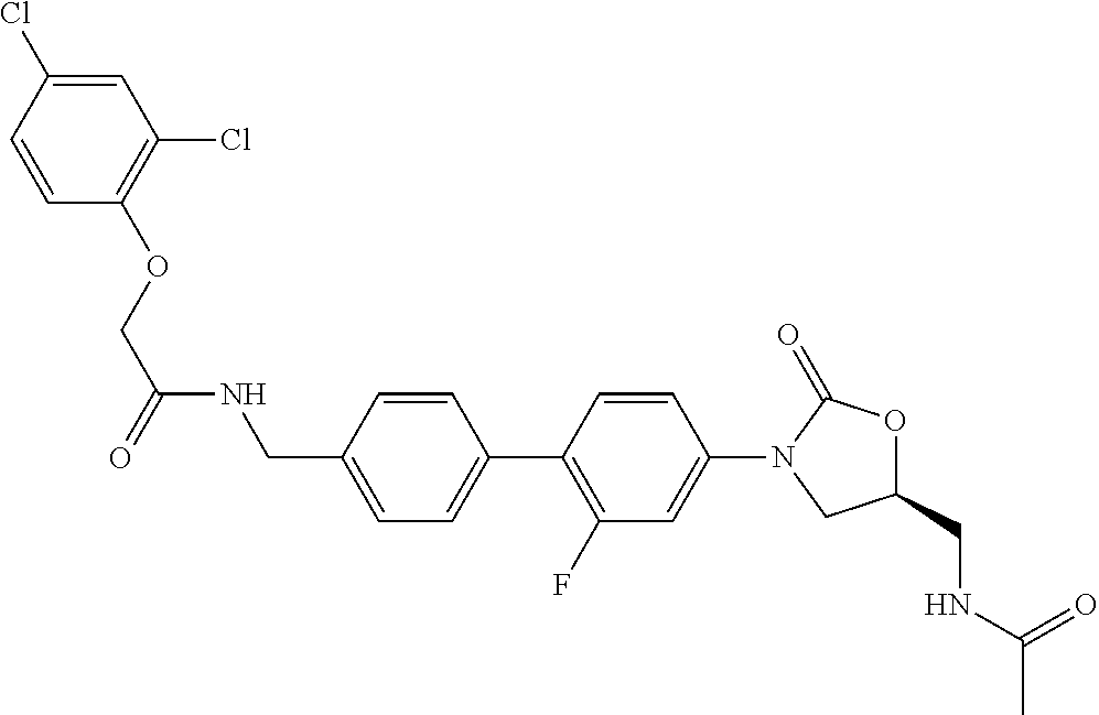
C1(CNC(=O)C)OC(=O)N(C2=CC(F)=C(C3=CC=C(CNC(COC4=C(Cl)C=C(Cl)C=C4)=O)C=C3)C=C2)C1
